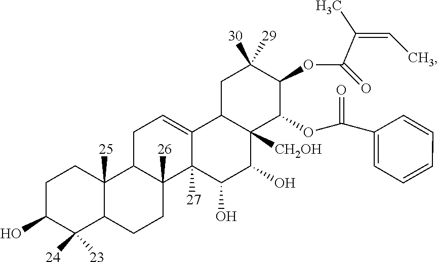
C1C(O)C([24])([23])C2C([25])(C1)C1C([26])(CC2)C2([27])C(=CC1)C1C([CH2OH])(C(O)C2O)C(OC(C2=CC=CC=C2)=O)C(OC(=O)C(=CC)C)C([30])([29])C1
